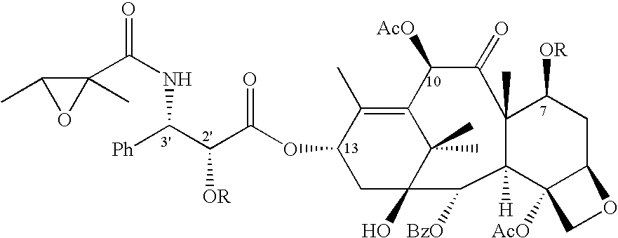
O(C1CC2(O)C(C)(C)C(=C1C)C([AcO])C(=O)C1(C)C([H])(C2[BzO])C2([AcO])C(CC1[OR])OC2)C(C([OR])C([Ph])NC(C1(C)C(C)O1)=O)=O
